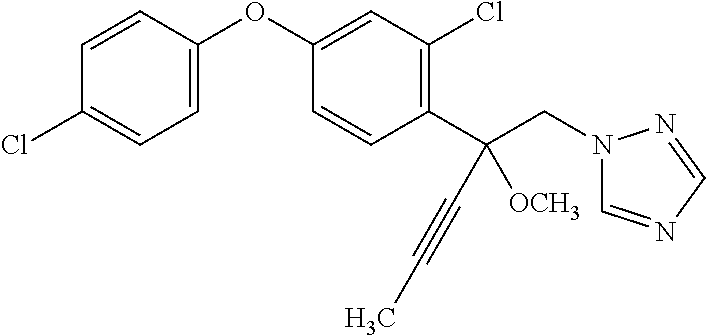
C1=CC(OC2=CC(Cl)=C(C(CN3C=NC=N3)(C#CC)[OCH3])C=C2)=CC=C1Cl
